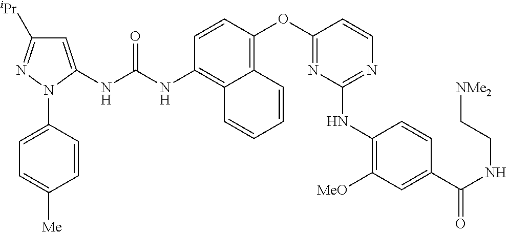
C1=CC(OC2=NC(NC3=C([MeO])C=C(C(NCC[NMe2])=O)C=C3)=NC=C2)=C2C(=C1NC(NC1=CC([iPr])=NN1C1=CC=C([Me])C=C1)=O)C=CC=C2
